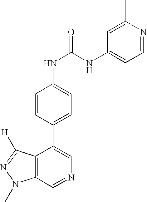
C1=NC(C)=CC(NC(NC2=CC=C(C3=CN=CC4=C3C([H])=NN4C)C=C2)=O)=C1
